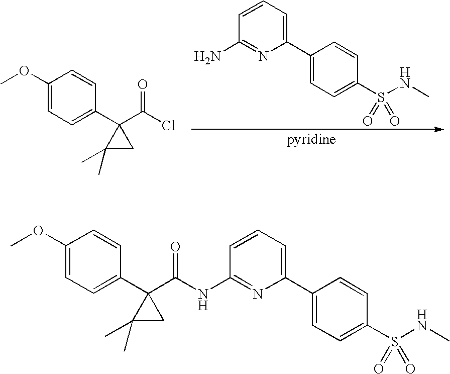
C1=CC=C(C2=CC=C(S(NC)(=O)=O)C=C2)N=C1N.C1(OC)=CC=C(C2(C(Cl)=O)C(C)(C)C2)C=C1.C1(OC)=CC=C(C2(C(NC3=NC(C4=CC=C(S(NC)(=O)=O)C=C4)=CC=C3)=O)C(C)(C)C2)C=C1
